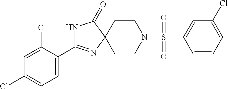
N1C(C2=CC=C(Cl)C=C2Cl)=NC2(C1=O)CCN(S(C1=CC(Cl)=CC=C1)(=O)=O)CC2
